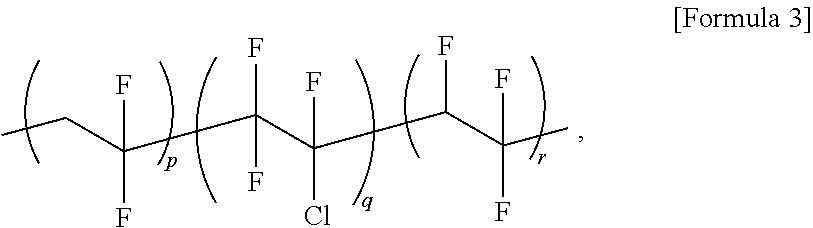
CCC(F)(F)C(F)(F)C(F)(Cl)C(F)C(C)(F)F
